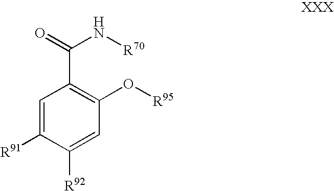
C1=C([R91])C([R92])=CC(O[R95])=C1C(=O)N[R70]
